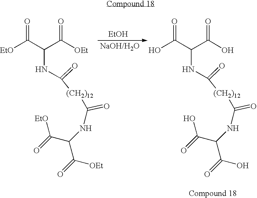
[EtOH].[EtO]C(=O)C(C([OEt])=O)NC([(CH2)12]C(NC(C(=O)[OEt])C(=O)[EtO])=O)=O.OC(=O)C(C(O)=O)NC([(CH2)12]C(NC(C(=O)O)C(=O)O)=O)=O
